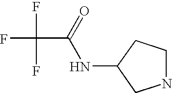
FC(F)(F)C(NC1CNCC1)=O
